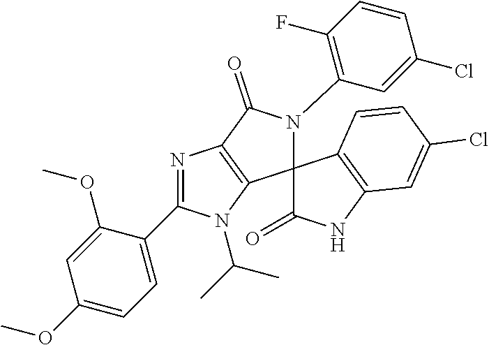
C1=C(C2=NC3=C(N2C(C)C)C2(N(C4=C(F)C=CC(Cl)=C4)C3=O)C(=O)NC3=C2C=CC(Cl)=C3)C(OC)=CC(OC)=C1
